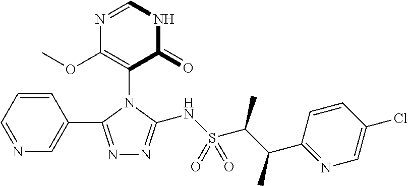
N1=CNC(=O)C(N2C(C3=CN=CC=C3)=NN=C2NS(C(C(C)C2=NC=C(Cl)C=C2)C)(=O)=O)=C1OC
